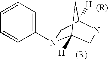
C1(N2C3([H])CC([H])(C2)NC3)=CC=CC=C1
